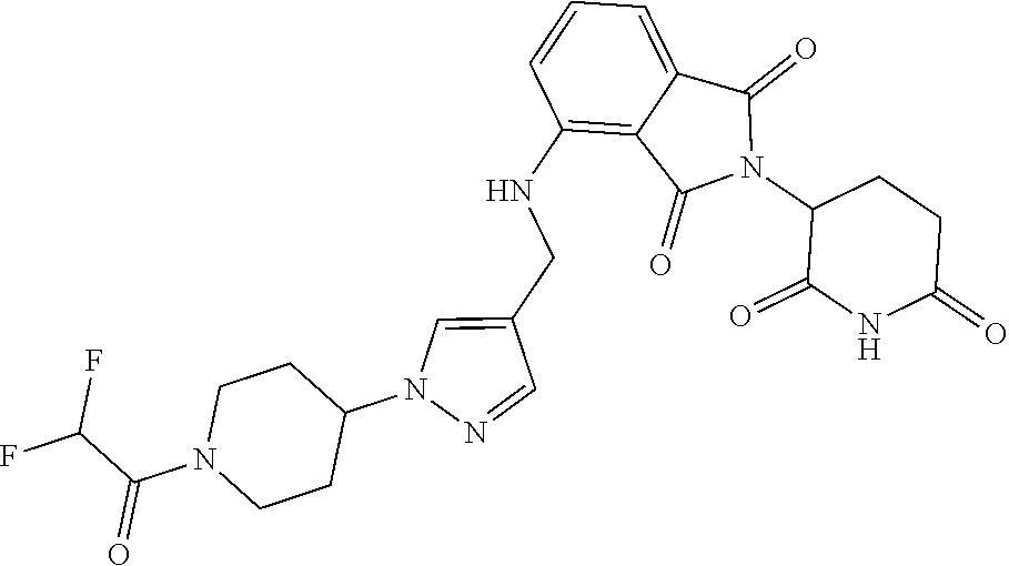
C1(NCC2=CN(C3CCN(C(C(F)F)=O)CC3)N=C2)=C2C(=CC=C1)C(=O)N(C1C(=O)NC(=O)CC1)C2=O
